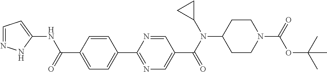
C1(C(=O)NC2=CC=NN2)=CC=C(C2=NC=C(C(N(C3CC3)C3CCN(C(=O)OC(C)(C)C)CC3)=O)C=N2)C=C1
